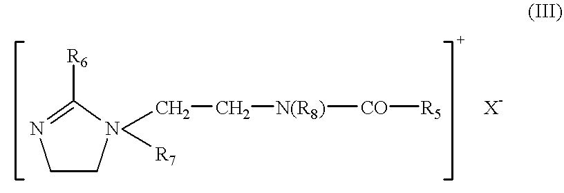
C1CNC([R6])=N1.C(C[R7])C[N(R8)][CO][R5].[X-]
